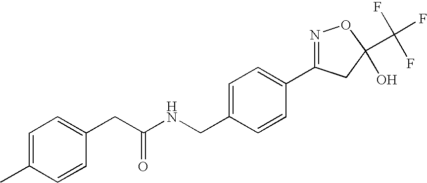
C1=CC(CC(NCC2=CC=C(C3=NOC(C(F)(F)F)(O)C3)C=C2)=O)=CC=C1C
